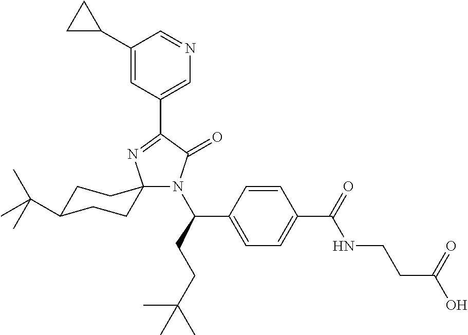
C1(C2CC2)=CC(C2=NC3(N(C(CCC(C)(C)C)C4=CC=C(C(=O)NCCC(O)=O)C=C4)C2=O)CCC(C(C)(C)C)CC3)=CN=C1
